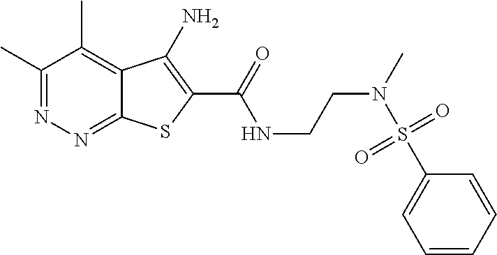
C1(C)=NN=C2C(=C1C)C(N)=C(C(=O)NCCN(S(=O)(C1=CC=CC=C1)=O)C)S2
